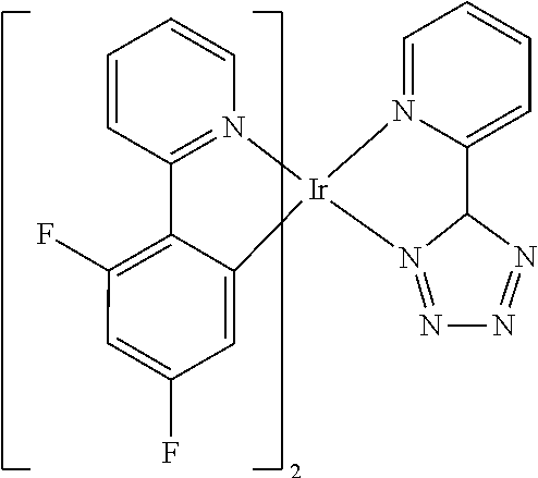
C1=CC2=N(C=C1)[Ir]1(C3=CC(F)=CC(F)=C23)N2=NN=NC2C2=CC=CC=N12
